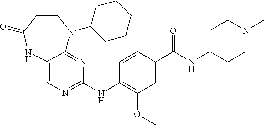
C1CC(=O)NC2=CN=C(NC3=C(OC)C=C(C(=O)NC4CCN(C)CC4)C=C3)N=C2N1C1CCCCC1
